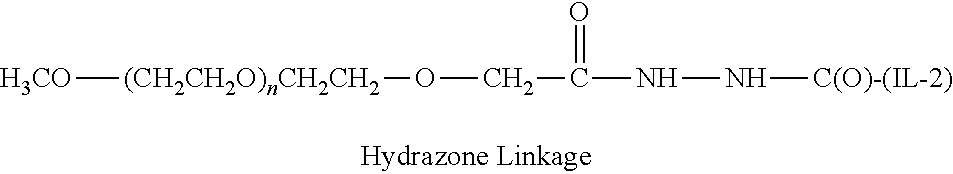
[H3CO][(CH2CH2O)nCH2CH2]OCC(NN[C(O)-(IL-2)])=O
